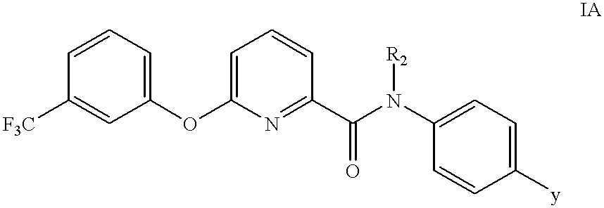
C1=CC([F3C])=CC(OC2=CC=CC(C(N(C3=CC=C([y])C=C3)[R2])=O)=N2)=C1
